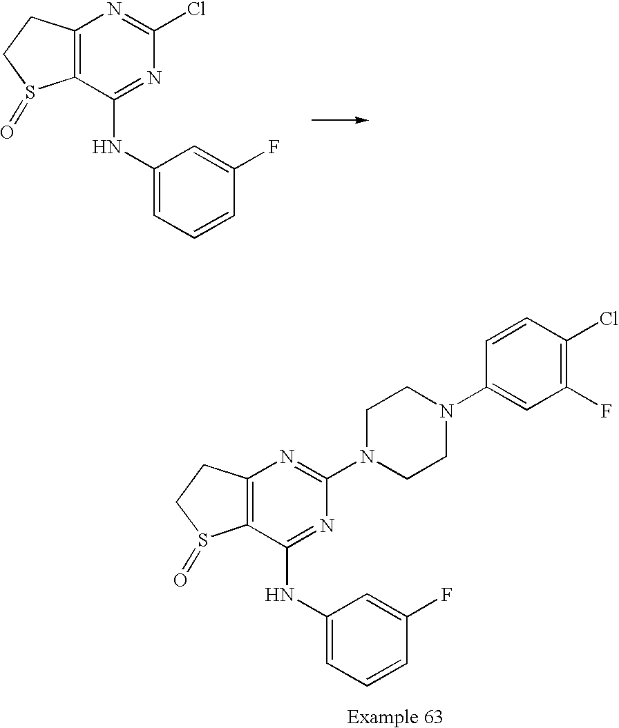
C12=C(C(NC3=CC=CC(F)=C3)=NC(Cl)=N1)S(=O)CC2.C12=C(C(NC3=CC=CC(F)=C3)=NC(N3CCN(C4=CC(F)=C(Cl)C=C4)CC3)=N1)S(=O)CC2
